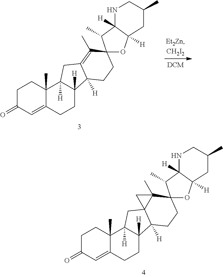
C1C(=O)C=C2C(C)(C1)C1([H])C([H])(CC2)C2([H])C(=C(C)C3(CC2)OC2([H])C([H])(C3C)NCC(C)C2)C1.C1C(=O)C=C2C(C)(C1)C1([H])C([H])(CC2)C2([H])CCC3(OC4([H])C([H])(C3C)NCC(C)C4)C3(C)CC23C1
